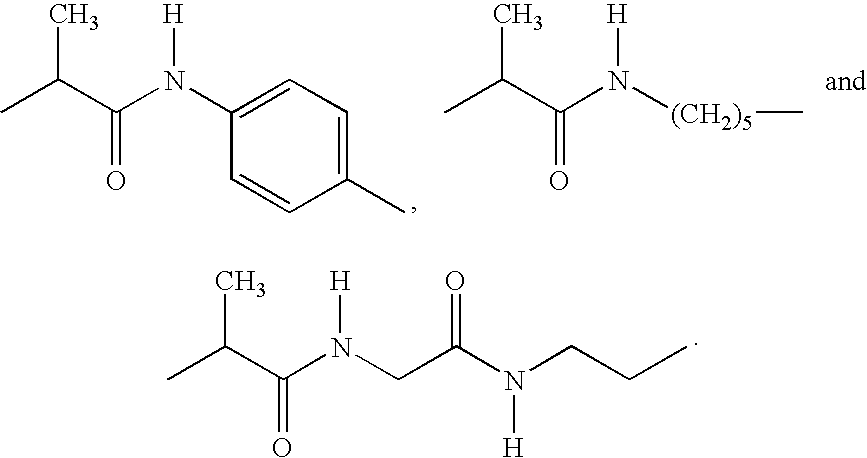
CC(C(N(CC(N(CCC)[H])=O)[H])=O)C.C1(N(C(C(C)C)=O)[H])=CC=C(C)C=C1.CC(C(N([(CH2)5]C)[H])=O)C
